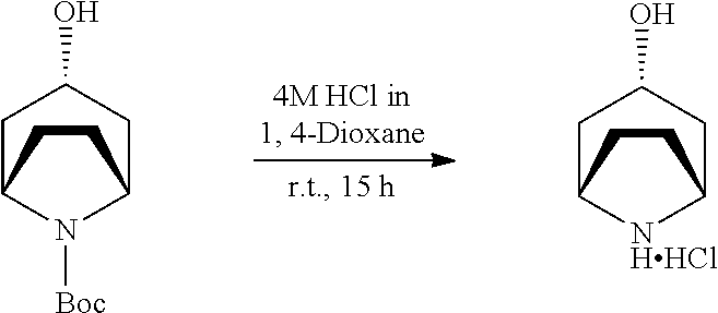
C1C2N([Boc])C(CC1O)CC2.C1C2[NHHCl]C(CC1O)CC2
